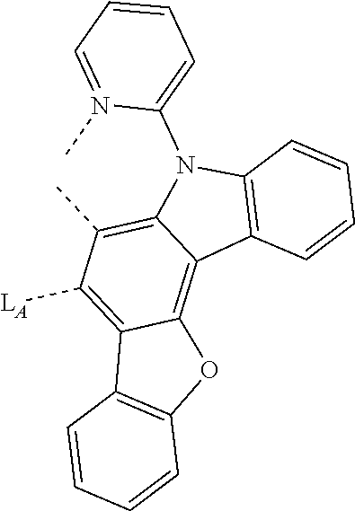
C12=C([LA])C(C)=C3C(=C1OC1=C2C=CC=C1)C1=C(N3C2=CC=CC=N2C)C=CC=C1
